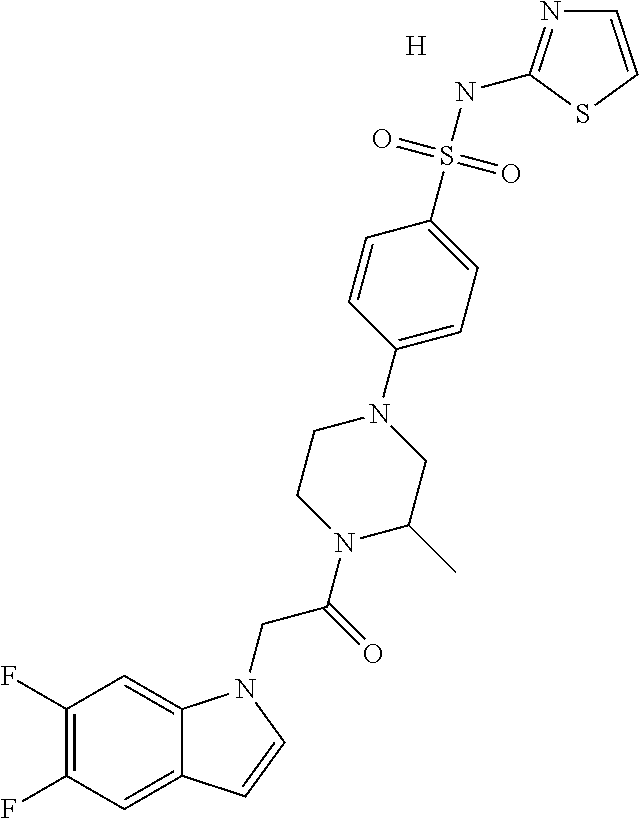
[H].C1(F)=C(F)C=C2C(=C1)N(CC(=O)N1CCN(C3=CC=C(S(NC4=NC=CS4)(=O)=O)C=C3)CC1C)C=C2
